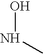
N(C)O
